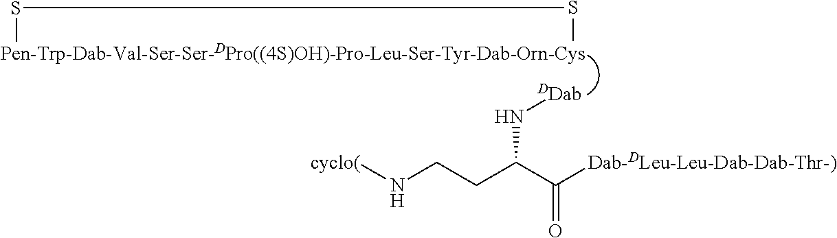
[Pen-Trp-Dab-Val-Ser-Ser-DPro((4S)OH)-Pro-Leu-Ser-Tyr-Dab-Orn-Cys]1SS1.[DDab]NC(CCN[cyclo(])C([Dab-DLeu-Leu-Dab-Dab-Thr-)])=O
